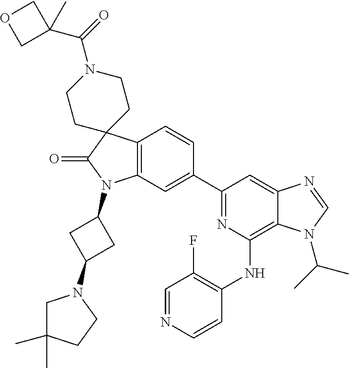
C12=C(C=C(C3=NC(NC4=C(F)C=NC=C4)=C4C(=C3)N=CN4C(C)C)C=C1)N(C1CC(N3CC(C)(C)CC3)C1)C(=O)C21CCN(C(=O)C2(C)COC2)CC1
